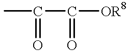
CC(C([OR8])=O)=O
